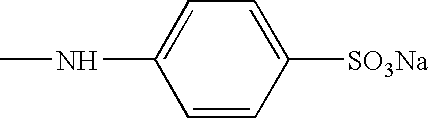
C1=C([SO3Na])C=CC(NC)=C1
